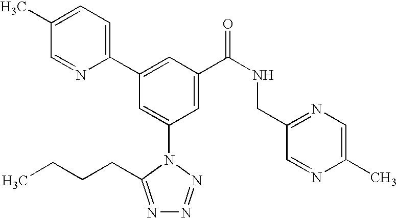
C1(C2=CC(C(NCC3=NC=C(C)N=C3)=O)=CC(N3C(CCCC)=NN=N3)=C2)=CC=C(C)C=N1
